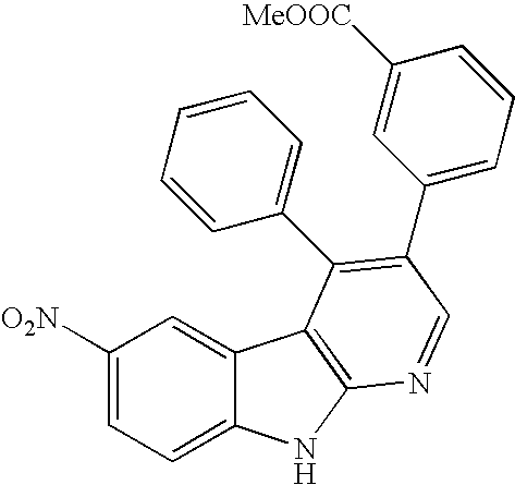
C1([O2N])=CC=C2C(=C1)C1=C(N2)N=CC(C2=CC=CC([MeOOC])=C2)=C1C1=CC=CC=C1
